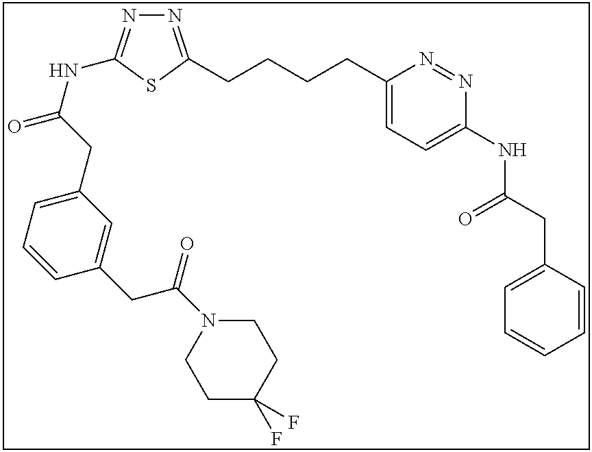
N1=C(CCCCC2=CC=C(NC(CC3=CC=CC=C3)=O)N=N2)SC(NC(=O)CC2=CC=CC(CC(N3CCC(F)(F)CC3)=O)=C2)=N1
